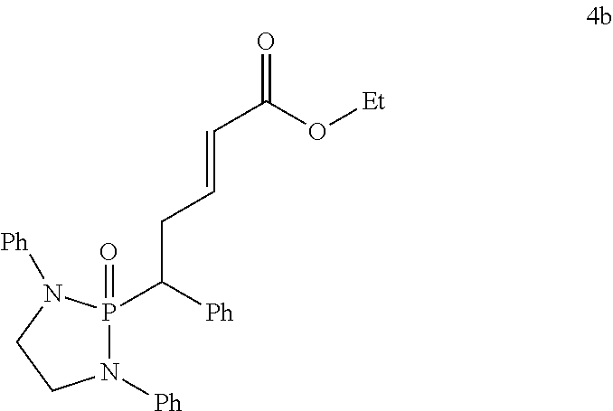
N1([Ph])P(C([Ph])CC=CC(=O)O[Et])(=O)N([Ph])CC1
